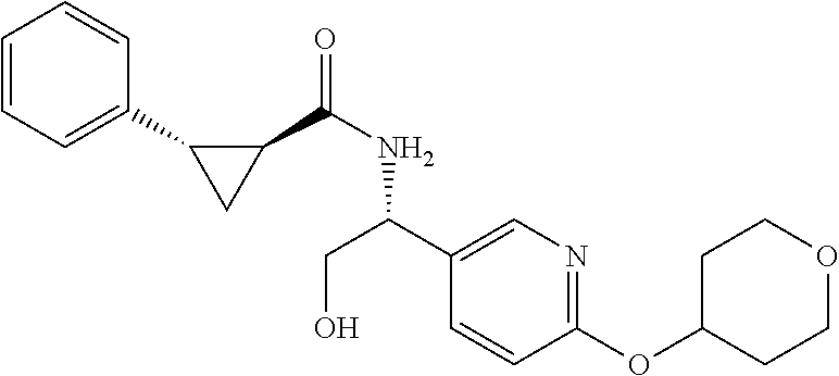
C1=CC=C(C2CC2C(NC(C2=CN=C(OC3CCOCC3)C=C2)CO)=O)C=C1
